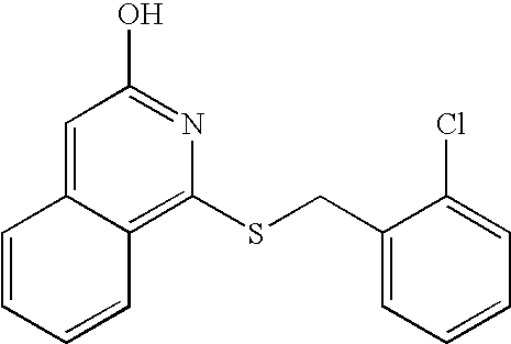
C1=C2C(=C(SCC3=CC=CC=C3Cl)N=C1O)C=CC=C2
